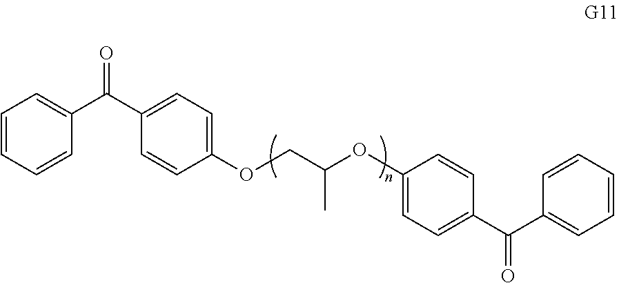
C1=CC=CC(C(C2=CC=C(OCC(C)OC3=CC=C(C(C4=CC=CC=C4)=O)C=C3)C=C2)=O)=C1
